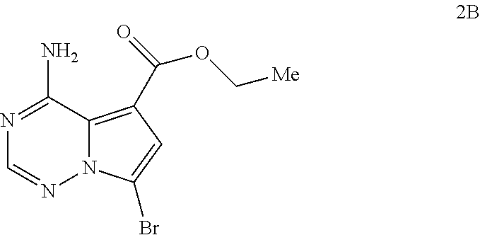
N1=C(N)C2=C(C(=O)OC[Me])C=C(Br)N2N=C1
